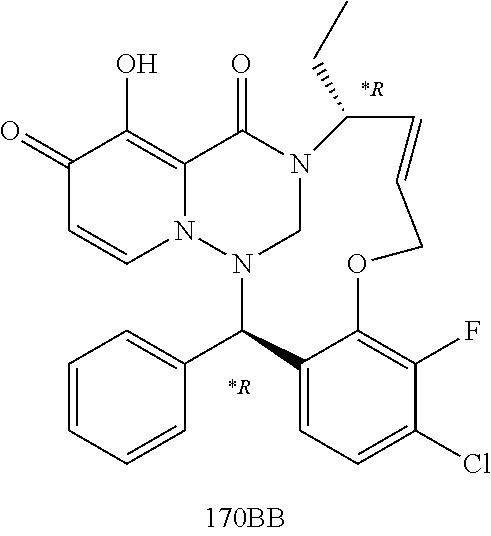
C1(=O)C=CN2C(=C1O)C(=O)N1CN2C(C2=CC=CC=C2)C2=CC=C(Cl)C(F)=C2OCC=CC1CC.[*R].[*R]
